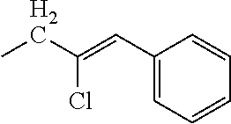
C1(C=C(CC)Cl)=CC=CC=C1
